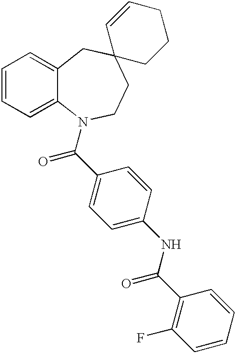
C1=CC=C2C(=C1)CC1(CCN2C(C2=CC=C(NC(C3=C(F)C=CC=C3)=O)C=C2)=O)CCCC=C1
